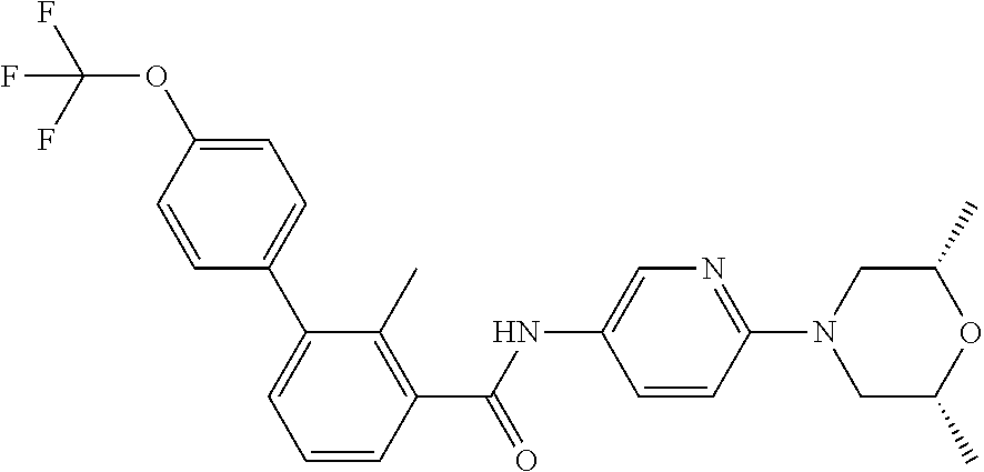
C1=C(OC(F)(F)F)C=CC(C2=CC=CC(C(NC3=CN=C(N4CC(C)OC(C)C4)C=C3)=O)=C2C)=C1
